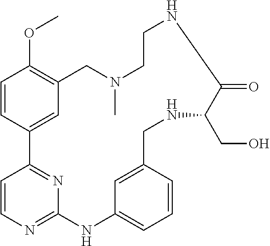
C1=CN=C2N=C1C1=CC(=C(OC)C=C1)CN(C)CCNC(=O)C(CO)NCC1=CC(=CC=C1)N2
